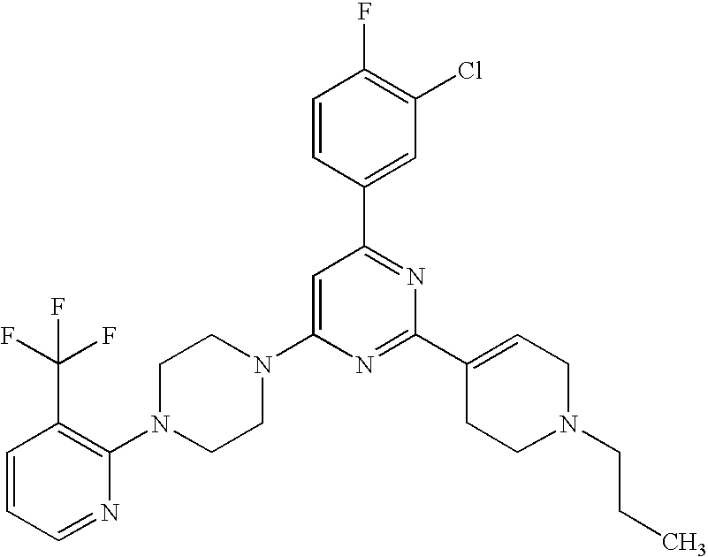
C1=CC=NC(N2CCN(C3=CC(C4=CC(Cl)=C(F)C=C4)=NC(C4=CCN(CCC)CC4)=N3)CC2)=C1C(F)(F)F
